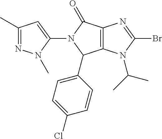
C12=C(N(C(C)C)C(Br)=N1)C(C1=CC=C(Cl)C=C1)N(C1=CC(C)=NN1C)C2=O
